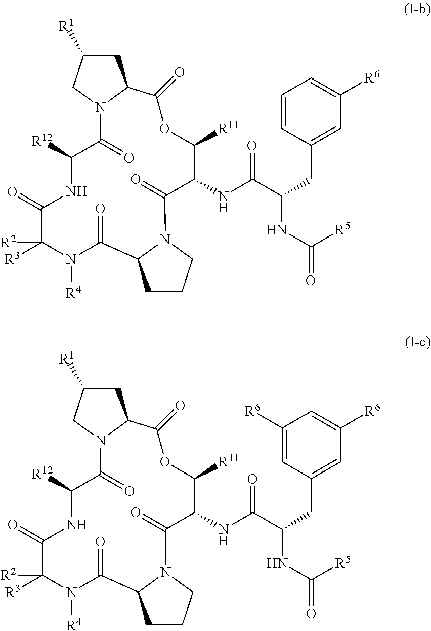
C1(=O)N2C(CC([R1])C2)C(=O)OC([R11])C(NC(C(CC2=CC([R6])=CC=C2)NC(=O)[R5])=O)C(=O)N2CCCC2C(=O)N([R4])C([R3])([R2])C(=O)NC1[R12].C1(=O)N2C(CC([R1])C2)C(=O)OC([R11])C(NC(C(CC2=CC([R6])=CC([R6])=C2)NC(=O)[R5])=O)C(=O)N2CCCC2C(=O)N([R4])C([R3])([R2])C(=O)NC1[R12]
